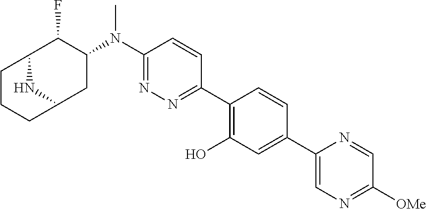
C1(N(C2C(F)C3CCCC(C2)N3)C)=NN=C(C2=C(O)C=C(C3=CN=C([OMe])C=N3)C=C2)C=C1
